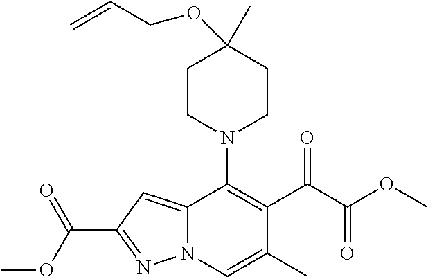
C12=CC(C(OC)=O)=NN1C=C(C)C(C(C(OC)=O)=O)=C2N1CCC(OCC=C)(C)CC1
